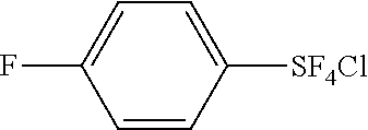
C1=CC([SF4Cl])=CC=C1F
